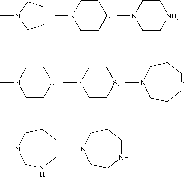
C1CCN(C)C1.C1CN(C)CCC1.C1CN(C)CC[NH]1.C1CN(C)CCO1.C1CN(C)CCS1.C1CN(C)CCCC1.C1CN(C)CNCC1.C1CN(C)CCNC1
